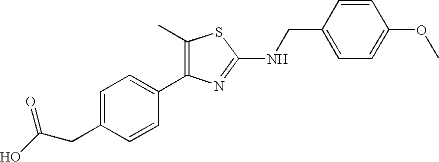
CC1=C(C2=CC=C(CC(=O)O)C=C2)N=C(NCC2=CC=C(OC)C=C2)S1
